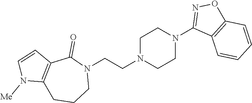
N1(CCN2CCN(C3=NOC4=C3C=CC=C4)CC2)C(=O)C2=C(CCC1)N([Me])C=C2
